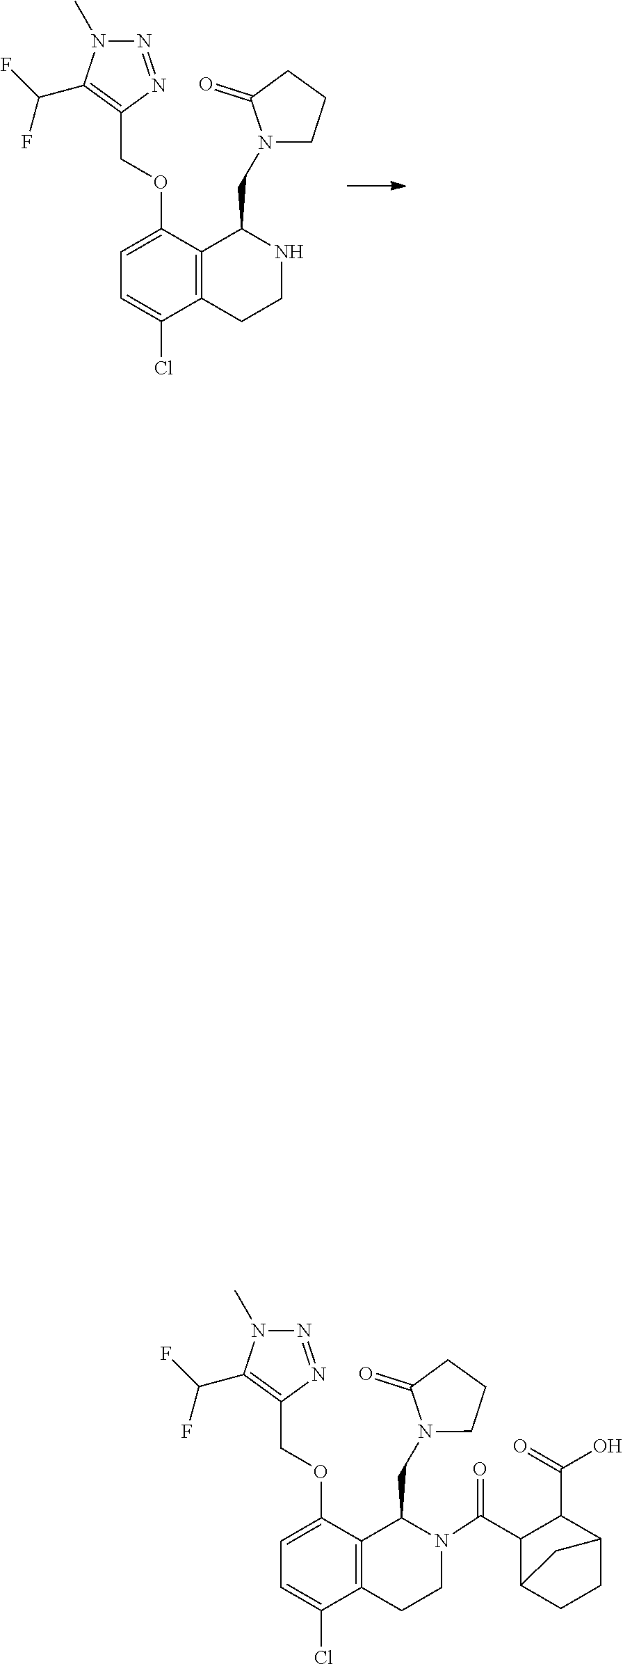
N1CCC2=C(C(OCC3=C(C(F)F)N(C)N=N3)=CC=C2Cl)C1CN1CCCC1=O.C(C1C2CCC(C1C(=O)O)C2)(N1CCC2=C(C(OCC3=C(C(F)F)N(C)N=N3)=CC=C2Cl)C1CN1CCCC1=O)=O
